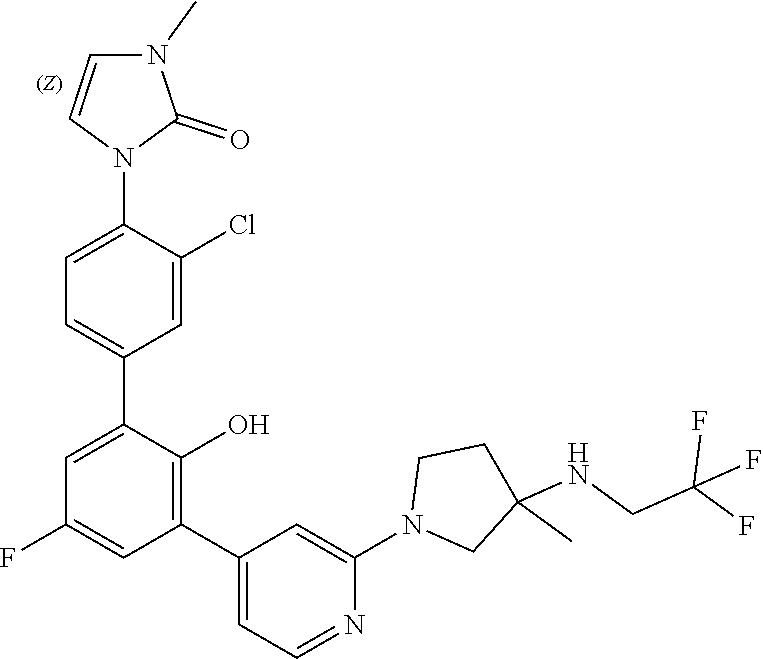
C1(F)=CC(C2=CC=NC(N3CC(C)(NCC(F)(F)F)CC3)=C2)=C(O)C(C2=CC=C(N3C(=O)N(C)C=C3)C(Cl)=C2)=C1
